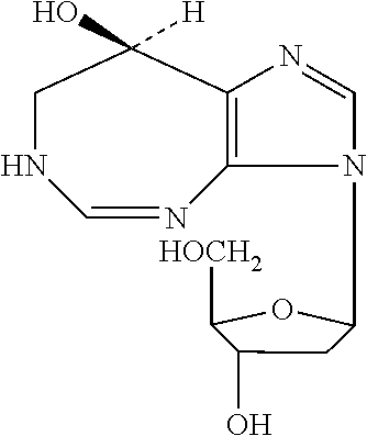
N1(C2CC(O)C([HOCH2])O2)C=NC2=C1N=CNCC2([H])O
